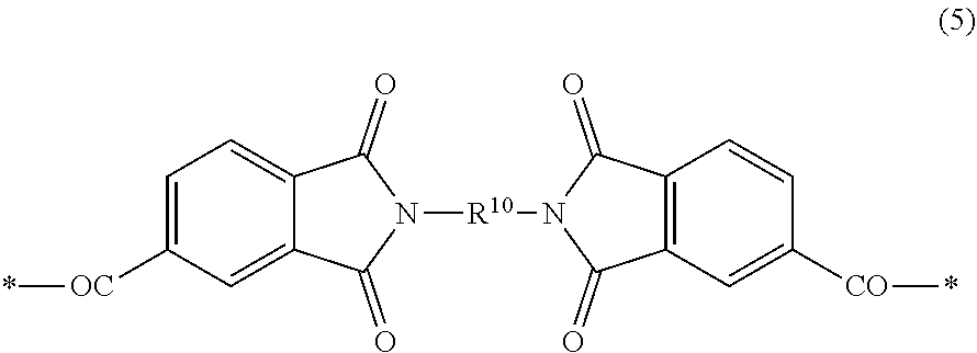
C1=C([OC]*)C=C2C(=C1)C(=O)N([R10]N1C(=O)C3=C(C1=O)C=CC([CO]*)=C3)C2=O
